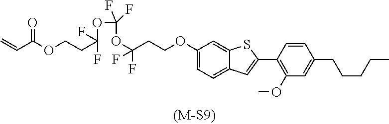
C(CC(OC(OC(CCOC1=CC=C2C(=C1)SC(C1=C(OC)C=C(CCCCC)C=C1)=C2)(F)F)(F)F)(F)F)OC(C=C)=O
